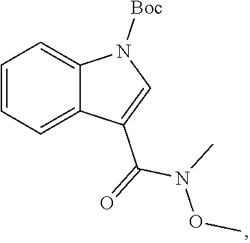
N(C)(C(=O)C1=CN([Boc])C2=CC=CC=C12)OC
